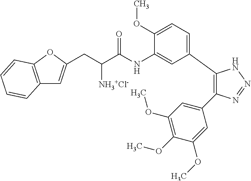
C1(C2=CC=C(OC)C(NC(C(CC3=CC4=C(O3)C=CC=C4)[NH3+Cl-])=O)=C2)=C(C2=CC(OC)=C(OC)C(OC)=C2)N=NN1
